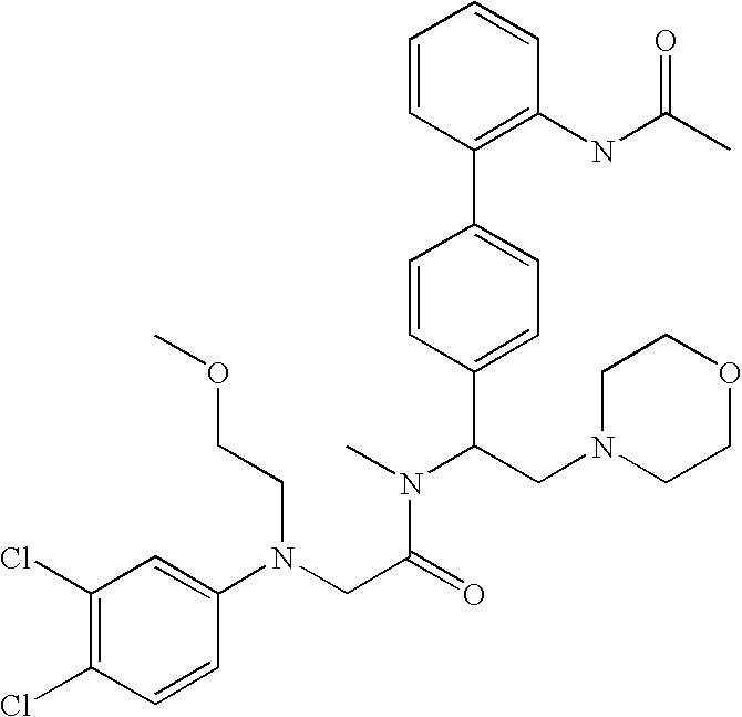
C1(Cl)=C(Cl)C=C(N(CC(=O)N(C(C2=CC=C(C3=C(NC(C)=O)C=CC=C3)C=C2)CN2CCOCC2)C)CCOC)C=C1
